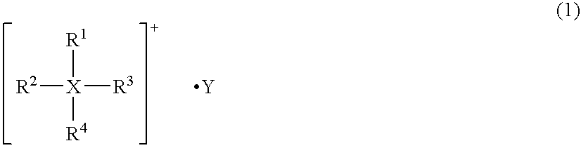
[R1][X]([R4])([R2])[R3].[Y]
